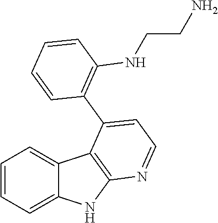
C1=CC=C2C(=C1)C1=C(N2)N=CC=C1C1=C(NCCN)C=CC=C1
